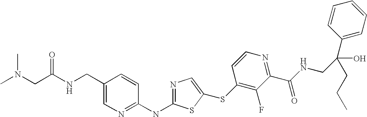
C1(CNC(CN(C)C)=O)=CN=C(NC2=NC=C(SC3=C(F)C(C(NCC(C4=CC=CC=C4)(O)CCC)=O)=NC=C3)S2)C=C1
